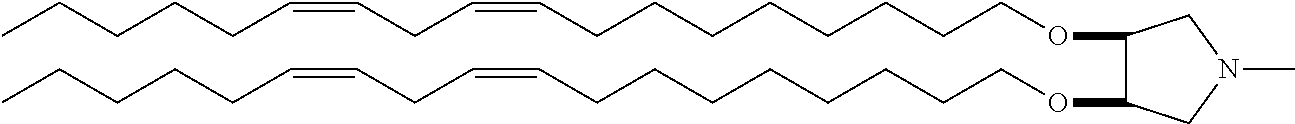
O(CCCCCCCCC=CCC=CCCCCC)C1C(OCCCCCCCCC=CCC=CCCCCC)CN(C)C1
